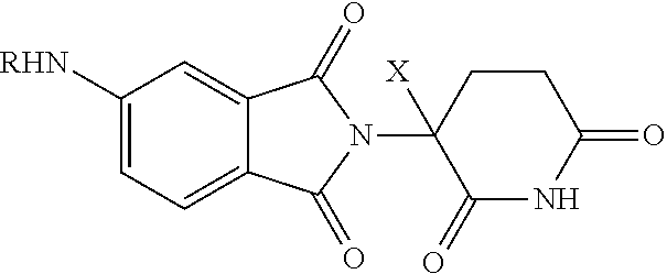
C1([RHN])=CC=C2C(=C1)C(=O)N(C1([X])C(=O)NC(=O)CC1)C2=O
